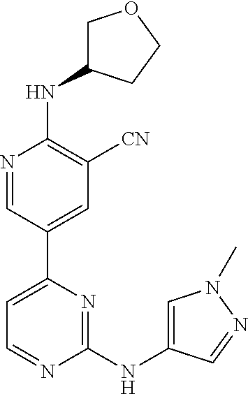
N(C1=C([CN])C=C(C2=CC=NC(NC3=CN(C)N=C3)=N2)C=N1)C1COCC1
